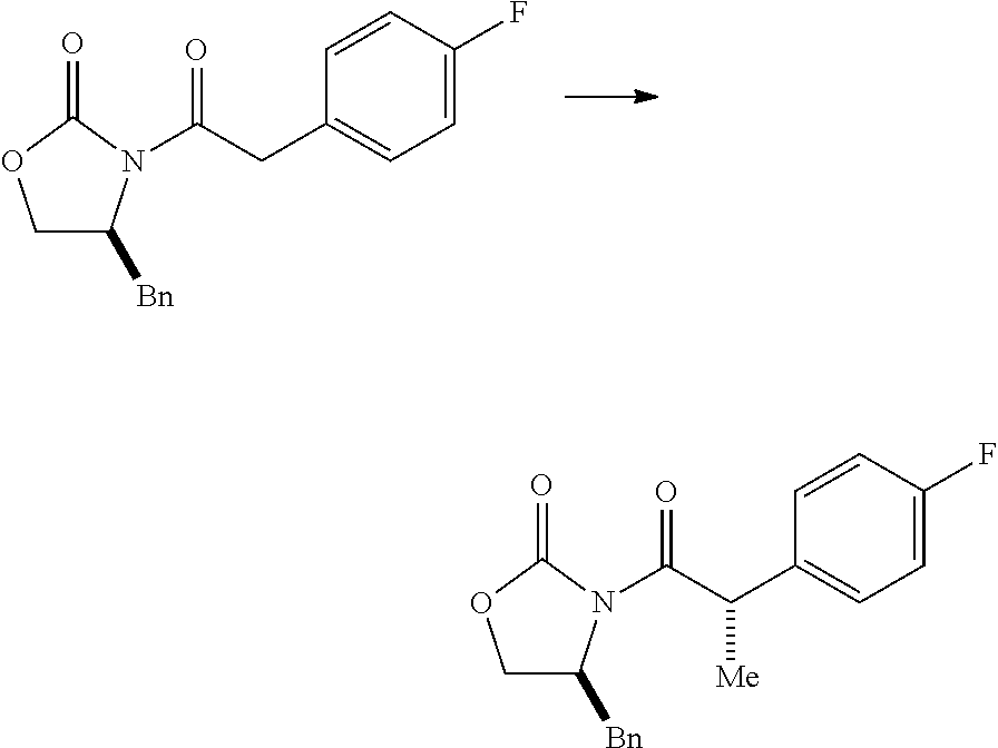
C1=CC(F)=CC=C1CC(=O)N1C([Bn])COC1=O.C1=CC(F)=CC=C1C(C(=O)N1C([Bn])COC1=O)[Me]
